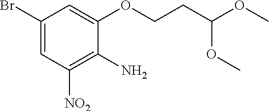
C1(Br)=CC([NO2])=C(N)C(OCCC(OC)OC)=C1
